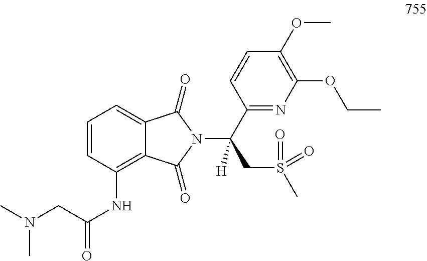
C1=CC(NC(=O)CN(C)C)=C2C(=C1)C(=O)N(C(C1=NC(OCC)=C(OC)C=C1)(CS(C)(=O)=O)[H])C2=O
